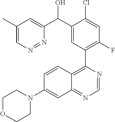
C1(C)=CN=NC(C(C2=CC(C3=C4C(=NC=N3)C=C(N3CCOCC3)C=C4)=C(F)C=C2Cl)O)=C1
